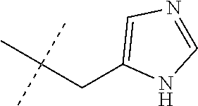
C1(CC(C)(C)C)=CN=CN1
